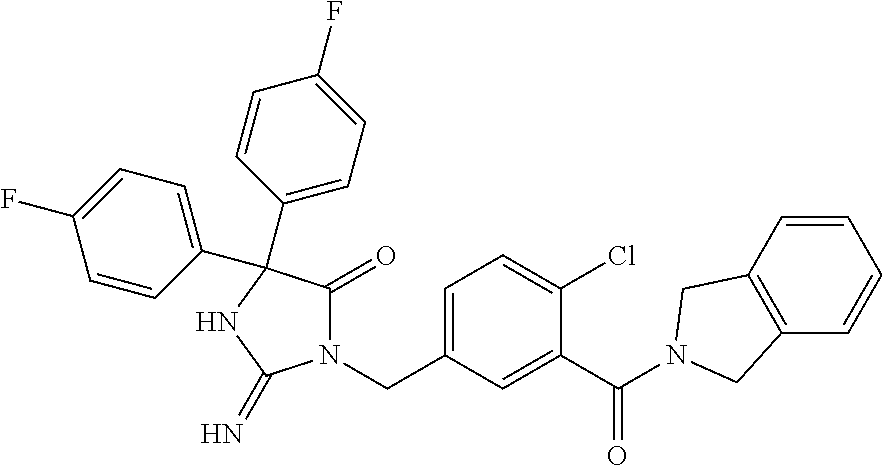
N1(CC2=CC=C(Cl)C(C(=O)N3CC4=C(C=CC=C4)C3)=C2)C(=O)C(C2=CC=C(F)C=C2)(C2=CC=C(F)C=C2)NC1=N
